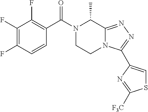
C1=CC(F)=C(F)C(F)=C1C(N1CCN2C(=NN=C2C2=CSC([F3C])=N2)C1C)=O
